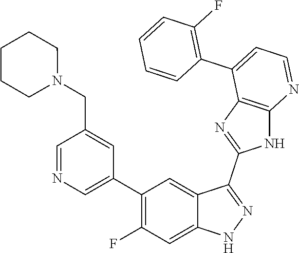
C1=NC=C(C2=C(F)C=C3C(=C2)C(C2=NC4=C(N2)N=CC=C4C2=C(F)C=CC=C2)=NN3)C=C1CN1CCCCC1
